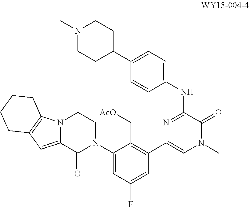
C1(N2CCN3C(=CC4=C3CCCC4)C2=O)=CC(F)=CC(C2=CN(C)C(=O)C(NC3=CC=C(C4CCN(C)CC4)C=C3)=N2)=C1C[AcO]
